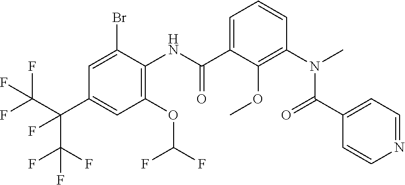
FC(C(C1=CC(OC(F)F)=C(NC(C2=CC=CC(N(C)C(C3=CC=NC=C3)=O)=C2OC)=O)C(Br)=C1)(C(F)(F)F)F)(F)F
